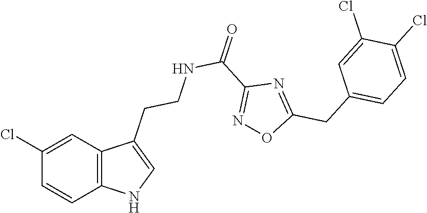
C12=C(C=C(Cl)C=C1)C(CCNC(C1=NOC(CC3=CC=C(Cl)C(Cl)=C3)=N1)=O)=CN2
